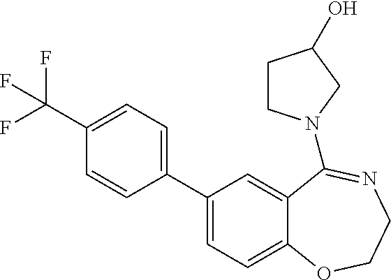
C1=CC(C2=CC=C3C(=C2)C(N2CCC(O)C2)=NCCO3)=CC=C1C(F)(F)F
